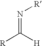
N(=C([R])[H])[R]
